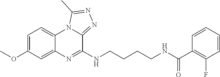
C1=C(OC)C=C2C(=C1)N1C(=NN=C1C)C(NCCCCNC(C1=C(F)C=CC=C1)=O)=N2
